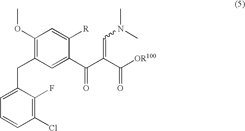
C1(OC)=C(CC2=CC=CC(Cl)=C2F)C=C(C(C(=CN(C)C)C(=O)[OR100])=O)C([R])=C1
